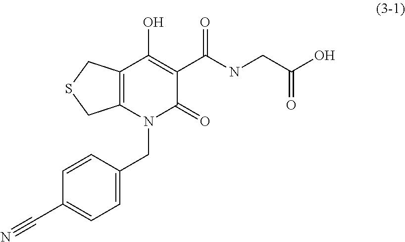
C12=C(CSC1)C(O)=C(C(NCC(O)=O)=O)C(=O)N2CC1=CC=C(C#N)C=C1
